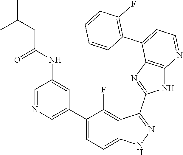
C1=NC=C(C2=CC=C3C(=C2F)C(C2=NC4=C(N2)N=CC=C4C2=C(F)C=CC=C2)=NN3)C=C1NC(=O)CC(C)C
